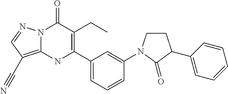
N12C(=C(C#N)C=N1)NC(C1=CC=CC(N3CCC(C4=CC=CC=C4)C3=O)=C1)=C(CC)C2=O
